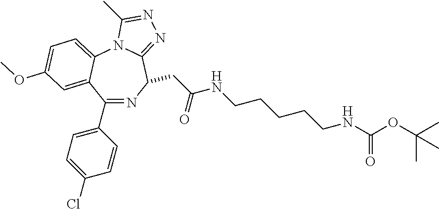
C1(C2=CC=C(Cl)C=C2)=NC(CC(NCCCCCNC(OC(C)(C)C)=O)=O)C2=NN=C(C)N2C2=CC=C(OC)C=C12
